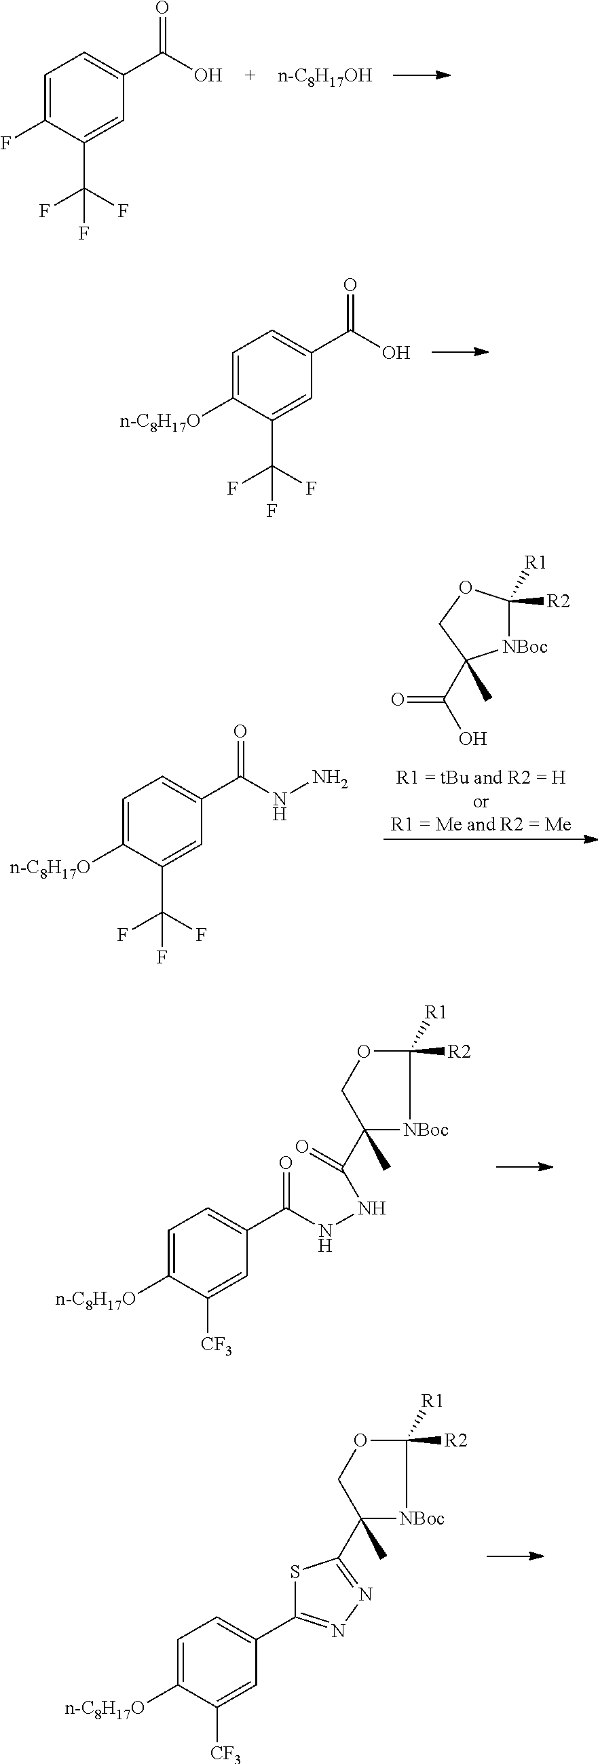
C1=C(F)C(C(F)(F)F)=CC(C(O)=O)=C1.C1=C([n-C8H17O])C(C(F)(F)F)=CC(C(O)=O)=C1.C1=C([n-C8H17O])C(C(F)(F)F)=CC(C(NN)=O)=C1.[NBoc]1C([R2])([R1])OCC1(C)C(O)=O.C1=C([n-C8H17O])C([CF3])=CC(C(NNC(C2(C)[NBoc]C([R2])([R1])OC2)=O)=O)=C1.C1=C([n-C8H17O])C([CF3])=CC(C2=NN=C(C3(C)[NBoc]C([R2])([R1])OC3)S2)=C1
